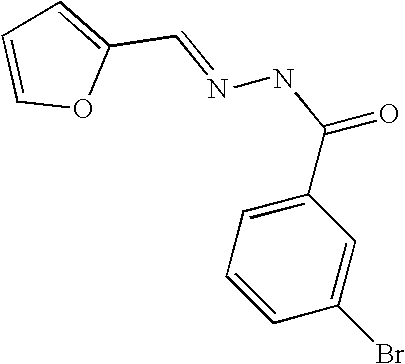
O1C(C=NNC(=O)C2=CC=CC(Br)=C2)=CC=C1
